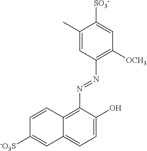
C1(C)=CC(N=NC2=C3C(=CC=C2O)C=C([-O3S])C=C3)=C([OCH3])C=C1[SO3-]
